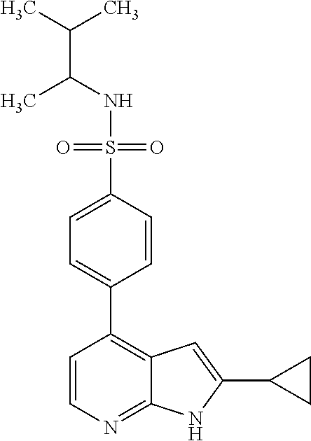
C(NS(=O)(=O)C1=CC=C(C2=C3C(=NC=C2)NC(C2CC2)=C3)C=C1)(C(C)C)C
